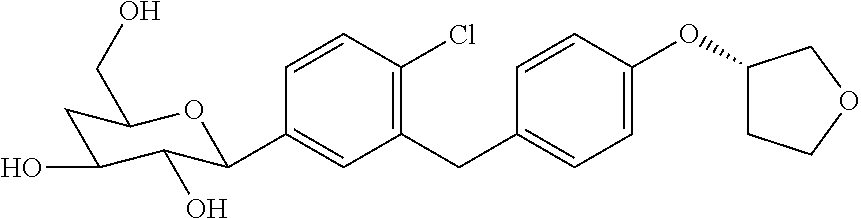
C1=CC(Cl)=C(CC2=CC=C(OC3CCOC3)C=C2)C=C1C1C(O)C(O)CC(CO)O1
